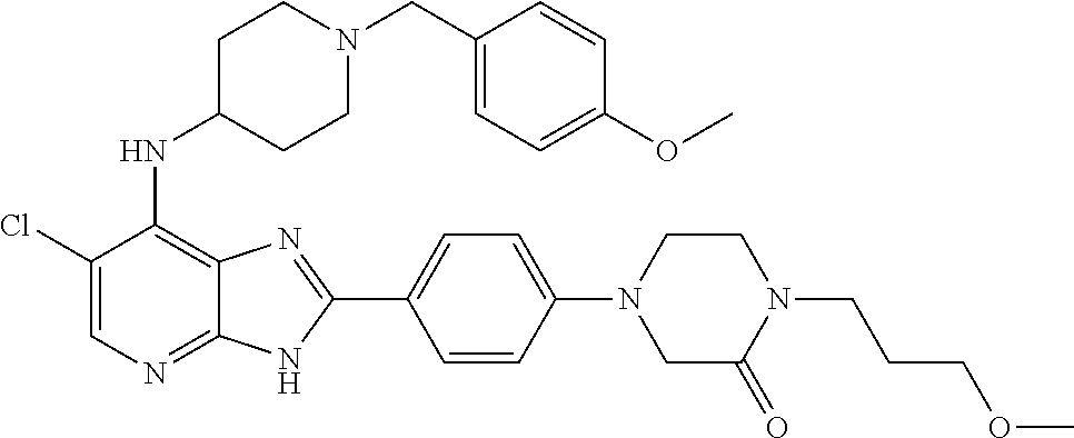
C1(Cl)=CN=C2C(=C1NC1CCN(CC3=CC=C(OC)C=C3)CC1)N=C(C1=CC=C(N3CC(=O)N(CCCOC)CC3)C=C1)N2
